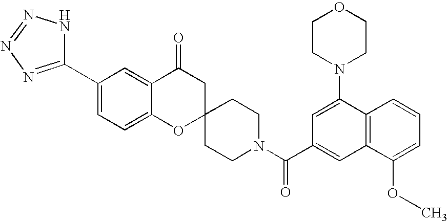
C12=CC=C(C3=NN=NN3)C=C1C(=O)CC1(O2)CCN(C(C2=CC3=C(C(N4CCOCC4)=C2)C=CC=C3OC)=O)CC1
